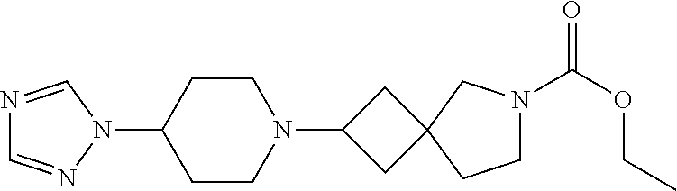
N1=CN(C2CCN(C3CC4(C3)CCN(C(OCC)=O)C4)CC2)N=C1
